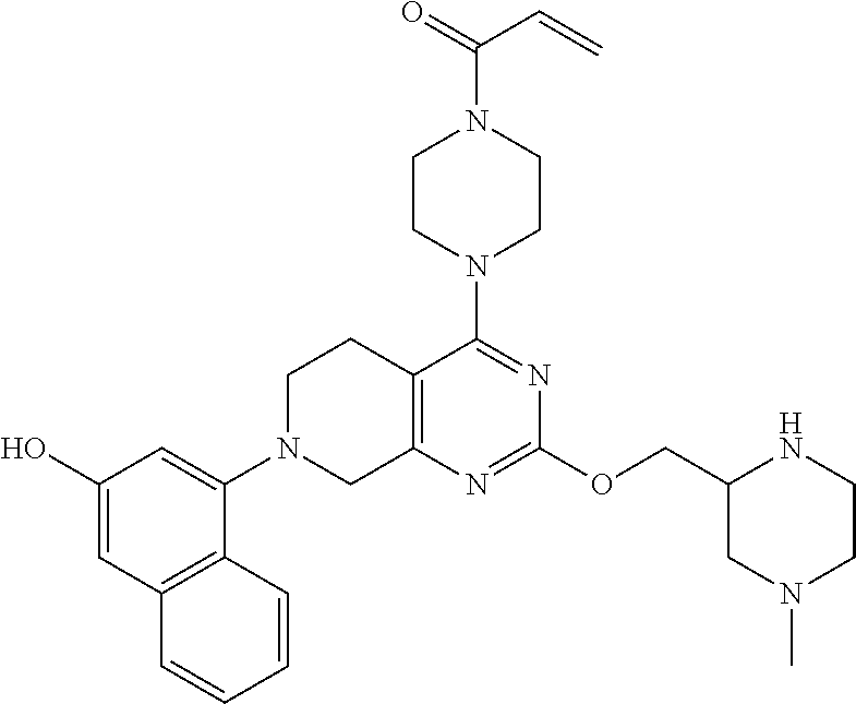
C12=C(N=C(OCC3CN(C)CCN3)N=C1N1CCN(C(=O)C=C)CC1)CN(C1=CC(O)=CC3=C1C=CC=C3)CC2
